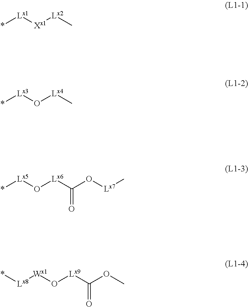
*[Lx1][Xx1][Lx2]C.*[Lx3]O[Lx4]C.*[Lx5]O[Lx6]C(O[Lx7]C)=O.*[Lx8][Wx1]O[Lx9]C(=O)OC
